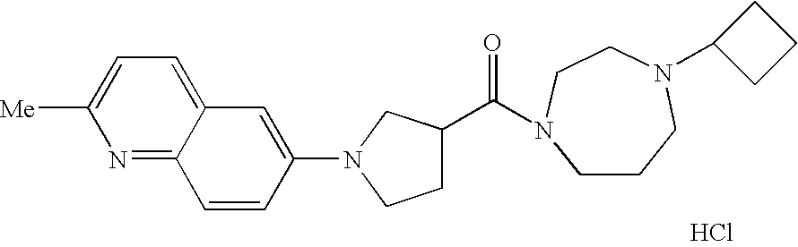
C12=NC([Me])=CC=C1C=C(N1CC(C(=O)N3CCCN(C4CCC4)CC3)CC1)C=C2.Cl
